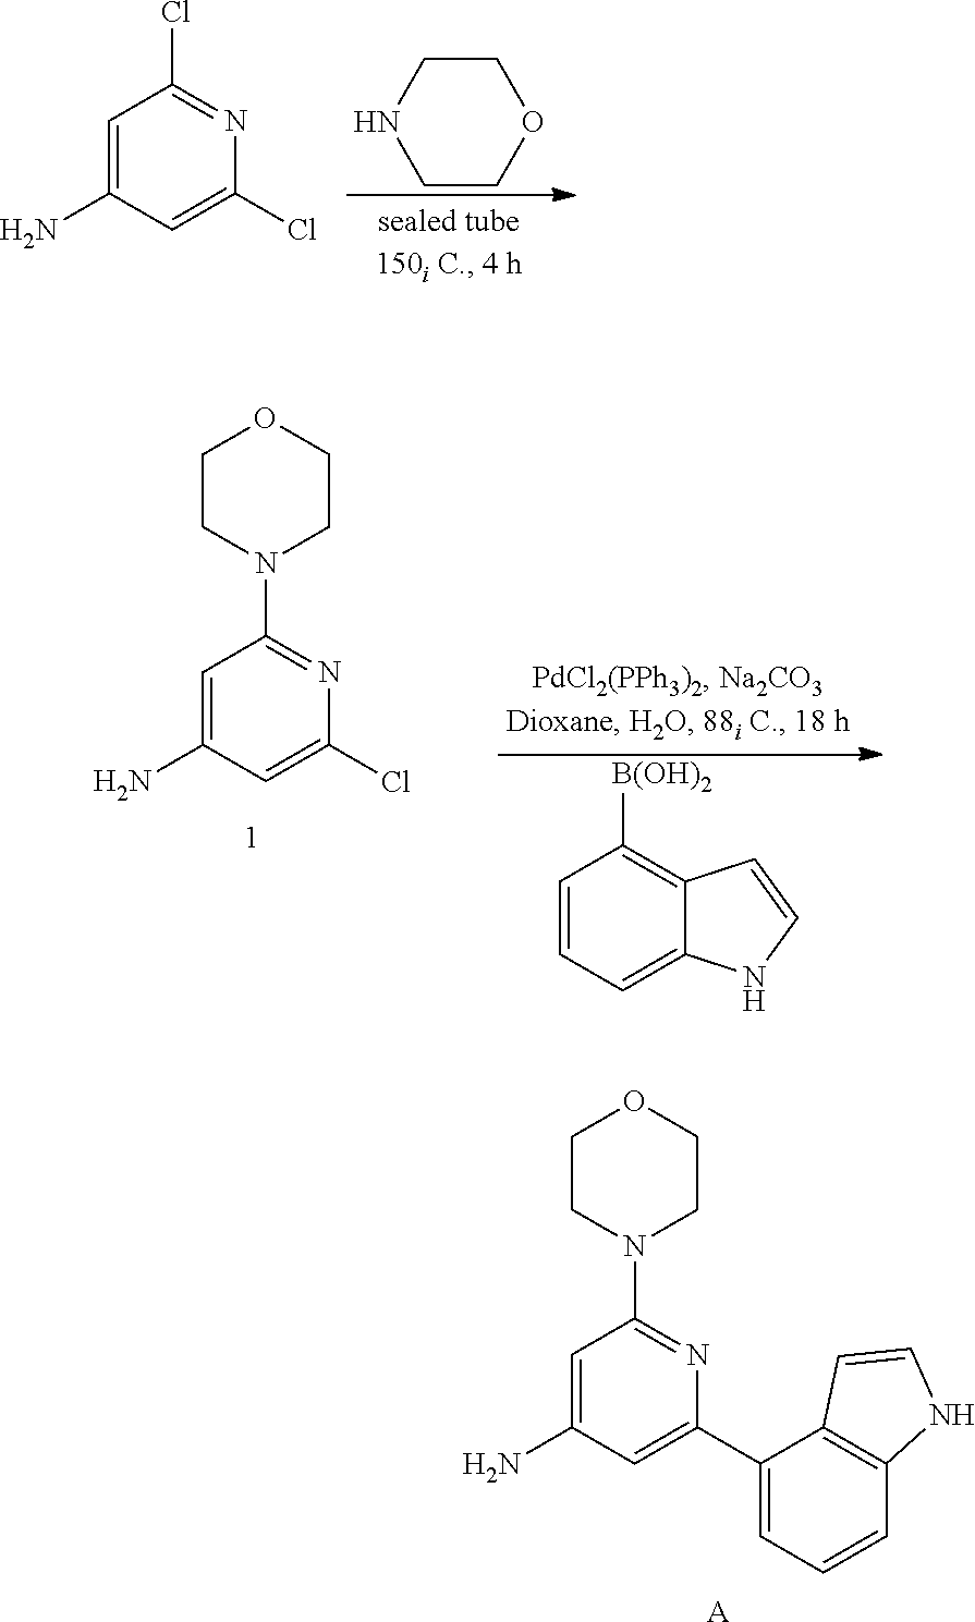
C1=C(N)C=C(C2=CC=CC3=C2C=CN3)N=C1N1CCOCC1.[A].C1NCCOC1.C1=C(N)C=C(Cl)N=C1Cl.C1=C(N)C=C(Cl)N=C1N1CCOCC1.C1=CC=C2C(=C1[B(OH)2])C=CN2
